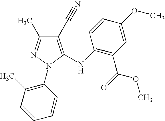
C1(C#N)=C(NC2=C(C(OC)=O)C=C(OC)C=C2)N(C2=C(C)C=CC=C2)N=C1C
